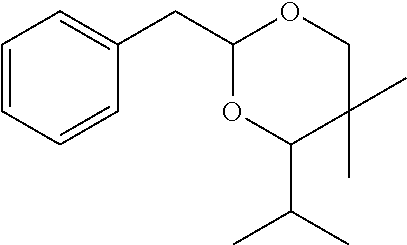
C1=CC=CC(CC2OCC(C)(C)C(C(C)C)O2)=C1
